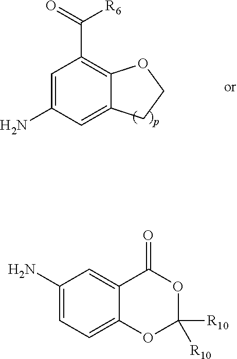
C1=C(N)C=C2C(=C1C(=O)[R6])OCC2.C1(N)=CC=C2C(=C1)C(=O)OC([R10])([R10])O2
